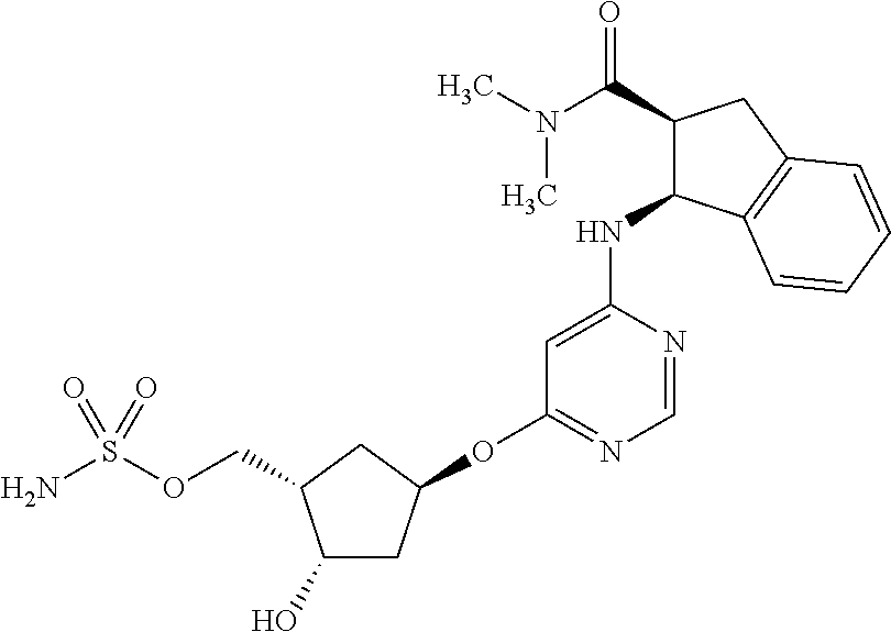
C1(O)CC(OC2=NC=NC(NC3C(C(N(C)C)=O)CC4=C3C=CC=C4)=C2)CC1COS(N)(=O)=O
